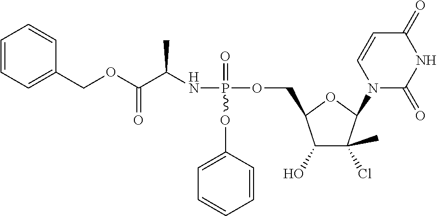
O(P(NC(C(OCC1=CC=CC=C1)=O)C)(=O)OC1=CC=CC=C1)CC1C(O)C(Cl)(C)C(N2C(=O)NC(=O)C=C2)O1
